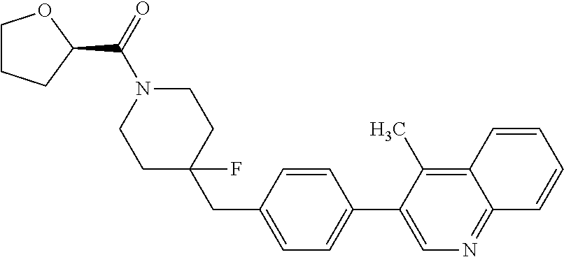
C1C(F)(CC2=CC=C(C3=CN=C4C(=C3C)C=CC=C4)C=C2)CCN(C(=O)C2OCCC2)C1
